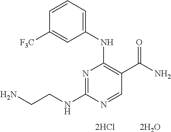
C1=CC=C(NC2=C(C(N)=O)C=NC(NCCN)=N2)C=C1[CF3].[2HCl].[2H2O]
